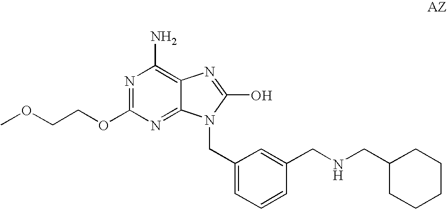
N1=C(OCCOC)N=C2C(=C1N)N=C(O)N2CC1=CC=CC(CNCC2CCCCC2)=C1
